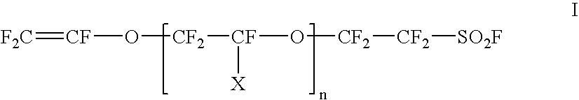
[F2C]=[CF]O[CF2][CF](O[CF2][CF2][SO2F])[X]
